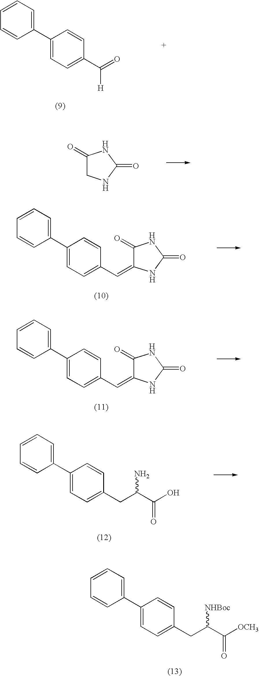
C1=CC=C(C2=CC=C(C([H])=O)C=C2)C=C1.C1(=O)CNC(=O)N1.C1=CC=C(C2=CC=C(C=C3C(=O)NC(=O)N3)C=C2)C=C1.C1=CC=C(C2=CC=C(C=C3C(=O)NC(=O)N3)C=C2)C=C1.C1(C2=CC=C(CC([NHBoc])C(=O)[OCH3])C=C2)=CC=CC=C1.C1(C2=CC=C(CC(N)C(=O)O)C=C2)=CC=CC=C1
